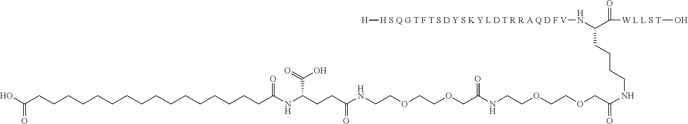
OC(CCCCCCCCCCCCCCCCC(NC(CCC(NCCOCCOCC(NCCOCCOCC(NCCCCC(N[H S Q G T F T S D Y S K Y L D T R R A Q D F V][H])C([W L L S T]O)=O)=O)=O)=O)C(=O)O)=O)=O
